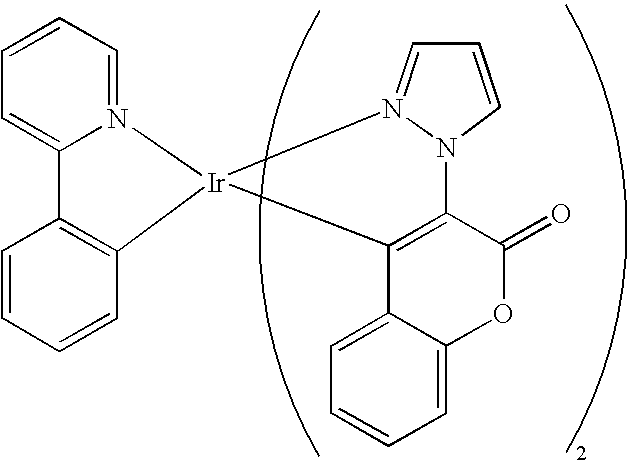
C1=CC=N2C(=C1)C1=C(C=CC=C1)[Ir]21C2=C(C(=O)OC3=CC=CC=C23)N2N1=CC=C2
